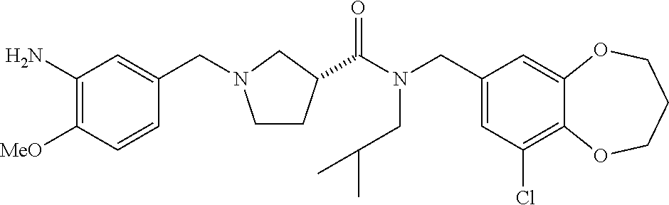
C1(CN(C(=O)C2CCN(CC3=CC(N)=C([MeO])C=C3)C2)CC(C)C)=CC(Cl)=C2C(=C1)OCCCO2
